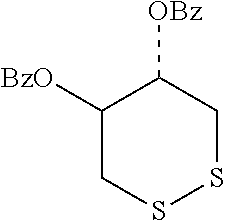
C1([BzO])CSSCC1[OBz]
